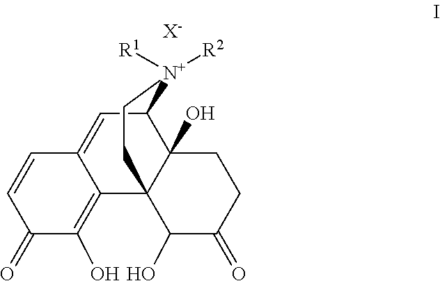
C1(=O)C(O)=C2C(=CC3C4(O)C2(C(O)C(=O)CC4)CC[N+]3([R1])[R2])C=C1.[X-]
